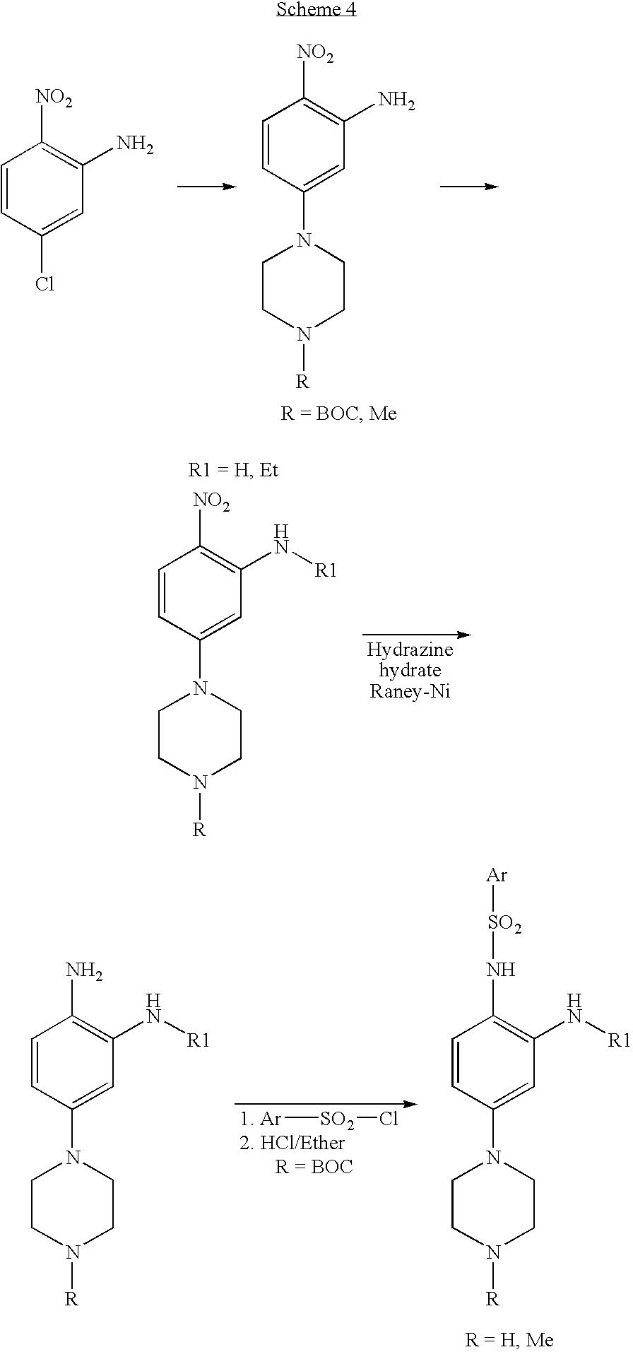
C1=CC(Cl)=CC(N)=C1[NO2].C1=CC(N2CCN([R])CC2)=CC(N)=C1[NO2].C1=CC(N2CCN([R])CC2)=CC(N[R1])=C1[NO2].C1=CC(N2CCN([R])CC2)=CC(N[R1])=C1N.[1. Ar][SO2]Cl.[2. HCl/Ether].C1=CC(N2CCN([R])CC2)=CC(N[R1])=C1N[SO2][Ar]
